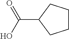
C1CCC(C(O)=O)C1
